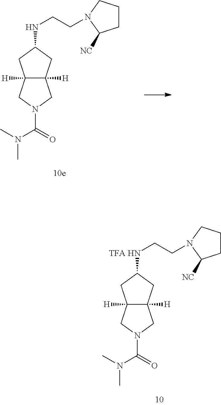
C12([H])C([H])(CC([TFA HN]CCN3CCCC3[NC])C1)CN(C(=O)N(C)C)C2.C12([H])C([H])(CC(NCCN3CCCC3[NC])C1)CN(C(=O)N(C)C)C2
